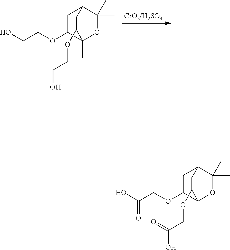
OCCOC1CC2C(C)(C)OC1(C)C(OCCO)C2.OC(COC1CC2C(C)(C)OC1(C)C(OCC(O)=O)C2)=O
